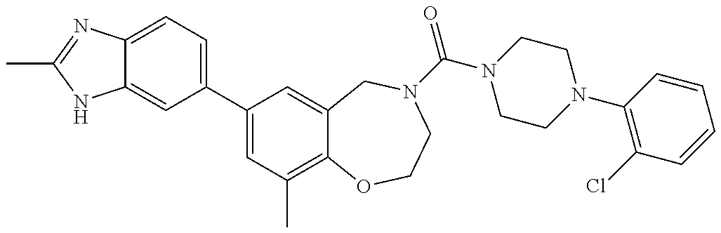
C12=CC=C(C3=CC(C)=C4C(=C3)CN(C(=O)N3CCN(C5=C(Cl)C=CC=C5)CC3)CCO4)C=C1NC(C)=N2
